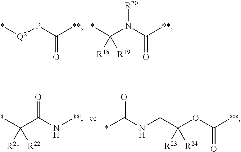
*[Q2]PC([**])=O.*C(N(C([**])=O)[R20])([R18])[R19].*C(C(N[**])=O)([R21])[R22].C(C(OC([**])=O)([R23])[R24])NC(*)=O
